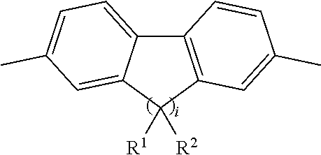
C12=C(C([R1])([R2])C3=CC(C)=CC=C13)C=C(C)C=C2
